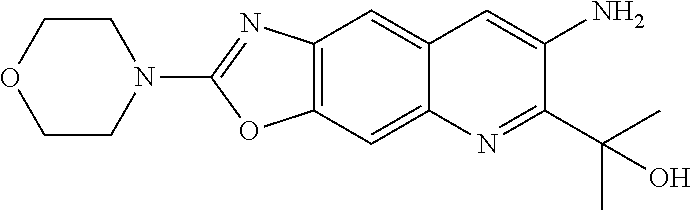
C12=CC3=C(C=C1C=C(N)C(C(C)(C)O)=N2)N=C(N1CCOCC1)O3
